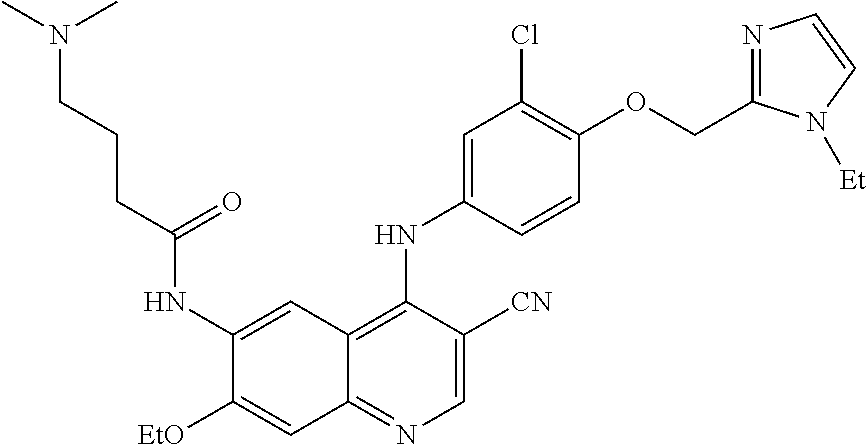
C1=C([CN])C(NC2=CC(Cl)=C(OCC3=NC=CN3[Et])C=C2)=C2C(=N1)C=C([EtO])C(NC(CCCN(C)C)=O)=C2
